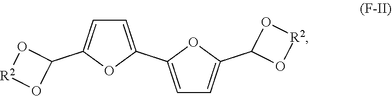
C1=C(C2=CC=C(C3O[R2]O3)O2)OC(C2O[R2]O2)=C1
